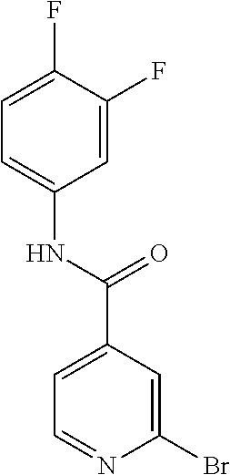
C1=NC(Br)=CC(C(NC2=CC=C(F)C(F)=C2)=O)=C1
